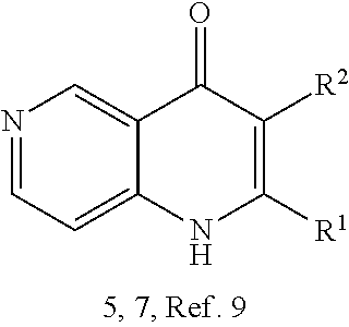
N1=CC=C2C(=C1)C(=O)C([R2])=C([R1])N2
